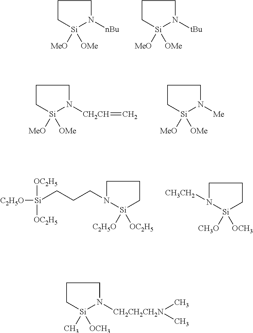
C1C[Si]([OMe])([MeO])N([nBu])C1.C1C[Si]([OMe])([MeO])N([tBu])C1.C1C[Si]([OMe])([MeO])N([CH2CH]=C)C1.C1C[Si]([OMe])([MeO])N([Me])C1.C1N(CCC[Si]([C2H5O])([OC2H5])[OC2H5])[Si]([OC2H5])([C2H5O])CC1.C1N([CH3CH2])[Si]([OCH3])([CH3O])CC1.C1C[Si]([OCH3])(C)N([CH2CH2CH2N](C)C)C1
